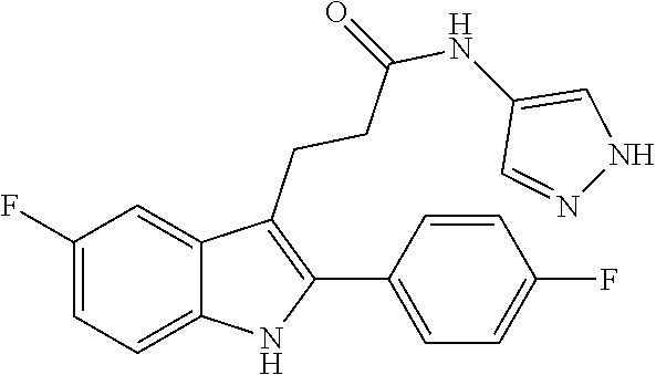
C1=NNC=C1NC(CCC1=C(C2=CC=C(F)C=C2)NC2=CC=C(F)C=C12)=O
